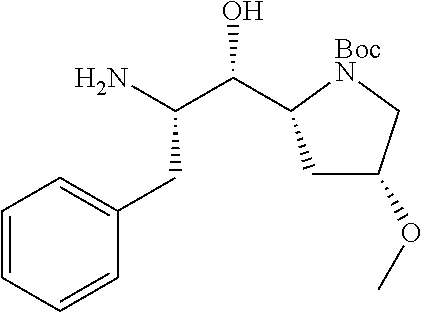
C1=CC=CC(CC(C(O)C2CC(OC)C[BocN]2)N)=C1
